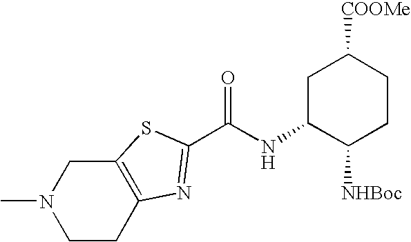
C1CC2=C(CN1C)SC(C(=O)NC1C([NHBoc])CCC([COOMe])C1)=N2
